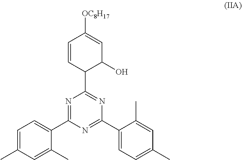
C1=C(C)C=C(C)C(C2=NC(C3C(O)C=C([OC8H17])C=C3)=NC(C3=CC=C(C)C=C3C)=N2)=C1
